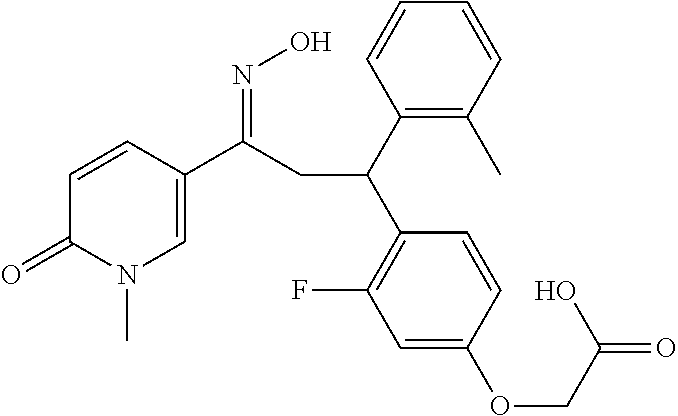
C1(C(C2=C(F)C=C(OCC(=O)O)C=C2)CC(C2=CN(C)C(=O)C=C2)=NO)=C(C)C=CC=C1
